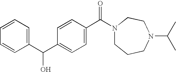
C1=CC=C(C(C2=CC=C(C(=O)N3CCCN(C(C)C)CC3)C=C2)O)C=C1
